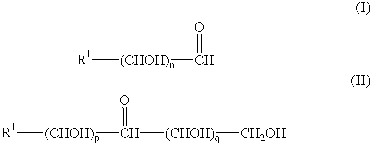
[R1][(CHOH)n]C=O.[R1][(CHOH)p]C([(CHOH)q][CH2OH])=O
